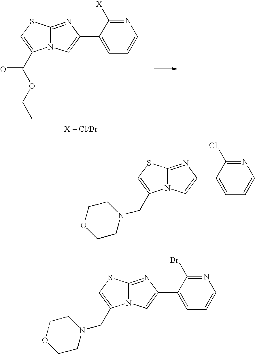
C12=NC(C3=CC=CN=C3Cl)=CN1C(CN1CCOCC1)=CS2.C12=NC(C3=CC=CN=C3Br)=CN1C(CN1CCOCC1)=CS2.C12=NC(C3=CC=CN=C3[X])=CN1C(C(OCC)=O)=CS2
